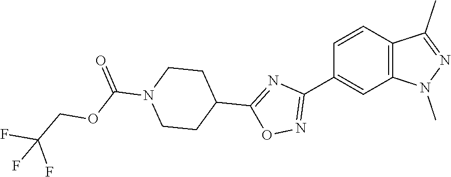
C1=CC2=C(C=C1C1=NOC(C3CCN(C(OCC(F)(F)F)=O)CC3)=N1)N(C)N=C2C
